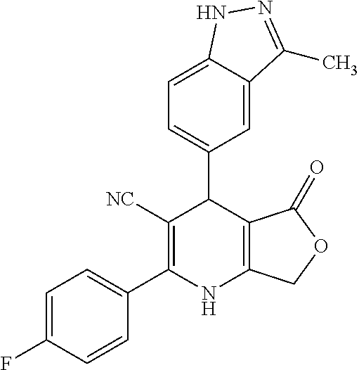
C1=C2C(=CC=C1C1C([NC])=C(C3=CC=C(F)C=C3)NC3=C1C(=O)OC3)NN=C2C
